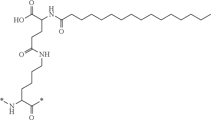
C(CCCCCCCCCCCC)CCC(NC(C(O)=O)CCC(NCCCCC(N*)C(*)=O)=O)=O
